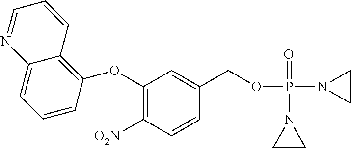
C1(OC2=C3C(=CC=C2)N=CC=C3)=C([O2N])C=CC(COP(N2CC2)(=O)N2CC2)=C1
